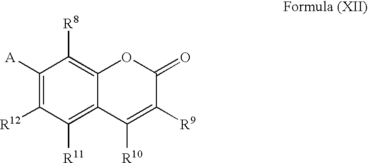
C1([A])=C([R12])C([R11])=C2C(=C1[R8])OC(=O)C([R9])=C2[R10]
